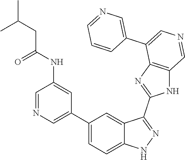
C1(C2=CN=CC(NC(=O)CC(C)C)=C2)=CC=C2C(=C1)C(C1=NC3=C(N1)C=NC=C3C1=CN=CC=C1)=NN2
